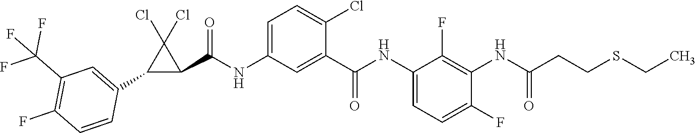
C1(NC(C2=CC(NC(C3C(Cl)(Cl)C3C3=CC(C(F)(F)F)=C(F)C=C3)=O)=CC=C2Cl)=O)=CC=C(F)C(NC(CCSCC)=O)=C1F
